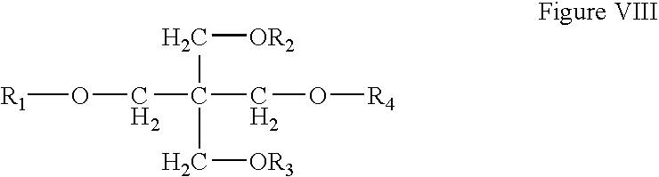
C(C(CO[R4])(C[OR3])C[OR2])O[R1]
